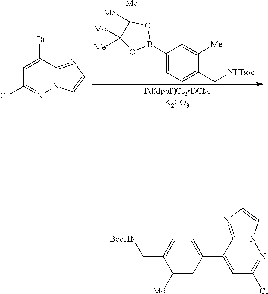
C1(Cl)=NN2C(=NC=C2)C(Br)=C1.C1(B2OC([Me])([Me])C([Me])([Me])O2)=CC=C(C[NHBoc])C([Me])=C1.C1=C(C[BocHN])C([Me])=CC(C2=CC(Cl)=NN3C2=NC=C3)=C1
